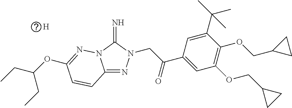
C12=NN(CC(C3=CC(OCC4CC4)=C(OCC4CC4)C(C(C)(C)C)=C3)=O)C(=N)N1N=C(OC(CC)CC)C=C2.[H]
